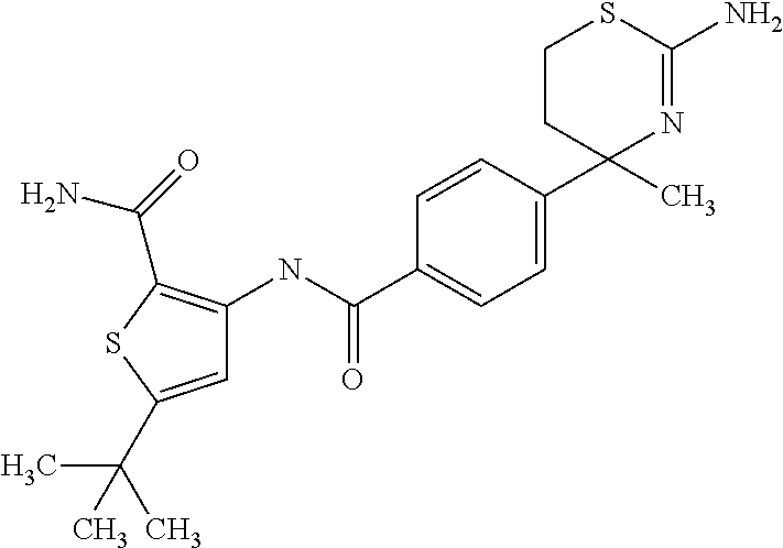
C1CC(C)(C2=CC=C(C(NC3=C(C(=O)N)SC(C(C)(C)C)=C3)=O)C=C2)N=C(N)S1
